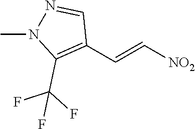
[NO2]C=CC1=C(C(F)(F)F)N(C)N=C1
